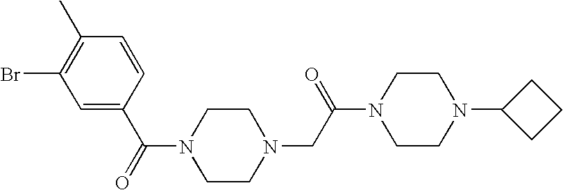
C(N1CCN(CC(N2CCN(C3CCC3)CC2)=O)CC1)(=O)C1=CC(Br)=C(C)C=C1
